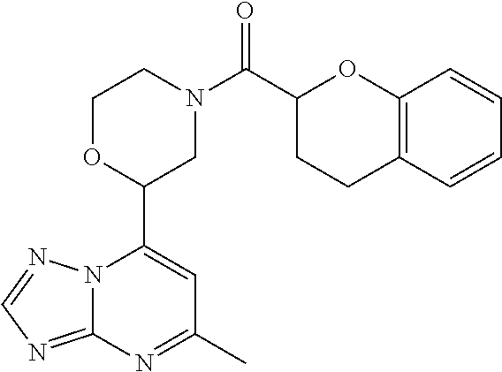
N12C(=NC=N1)N=C(C)C=C2C1CN(C(=O)C2CCC3=C(O2)C=CC=C3)CCO1
